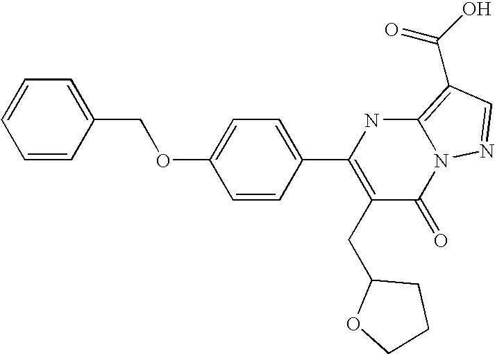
C1=CC(COC2=CC=C(C3=C(CC4CCCO4)C(=O)N4C(=C(C(=O)O)C=N4)N3)C=C2)=CC=C1
